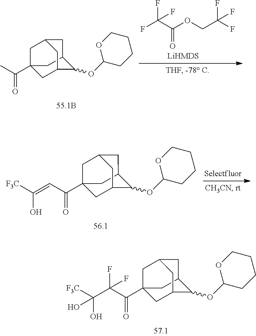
C(C)(=O)C12CC3C(OC4CCCCO4)C(C1)CC(C2)C3.FC(C(OCC(F)(F)F)=O)(F)F.C(C=C([F3C])O)(=O)C12CC3C(OC4CCCCO4)C(C1)CC(C2)C3.C(C(C([F3C])(O)O)(F)F)(=O)C12CC3C(OC4CCCCO4)C(C1)CC(C2)C3
